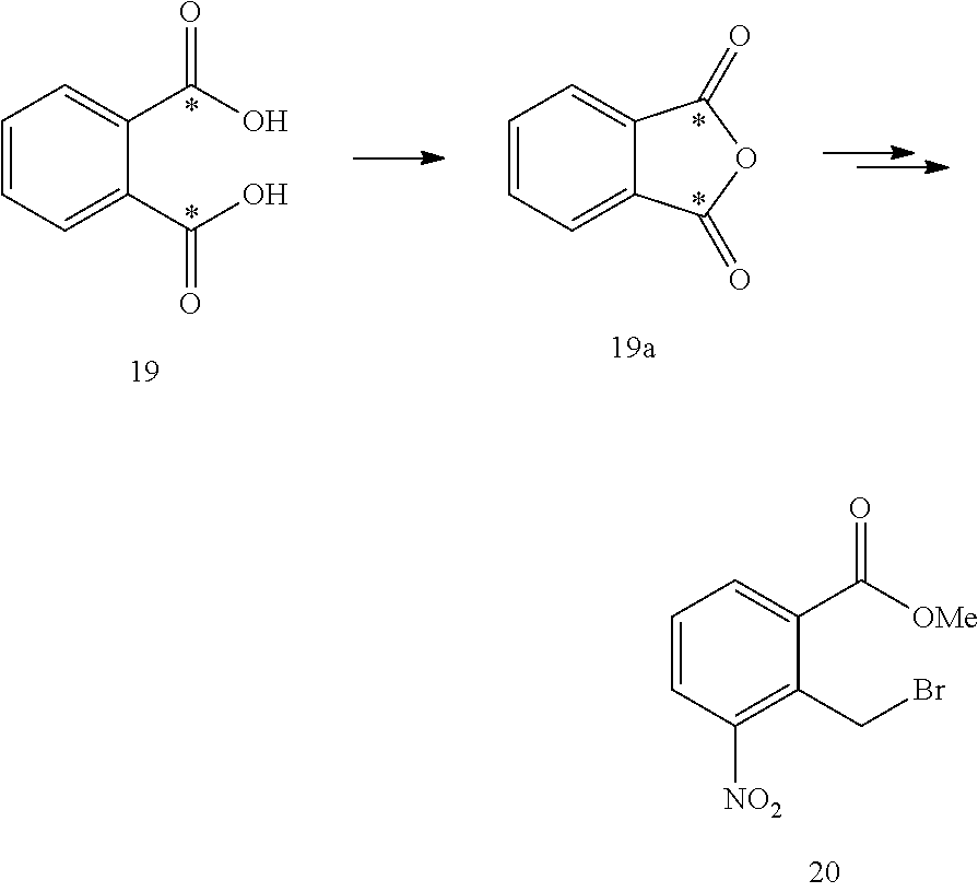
C1=CC([NO2])=C(CBr)C(C([OMe])=O)=C1.C1=CC=C(C(O)=O)C(C(O)=O)=C1.C1=CC=C2C(=C1)C(=O)OC2=O
